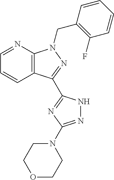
C12=C(N=CC=C1)N(CC1=C(F)C=CC=C1)N=C2C1=NC(N2CCOCC2)=NN1
